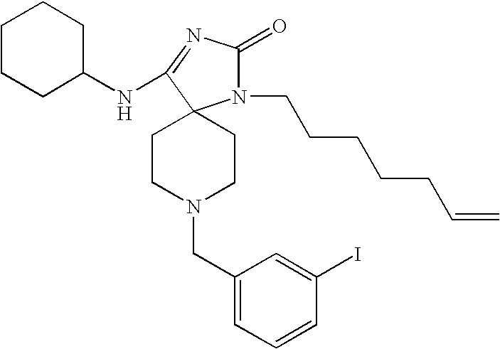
N1(CC2=CC=CC(I)=C2)CCC2(CC1)N(CCCCCC=C)C(=O)N=C2NC1CCCCC1
